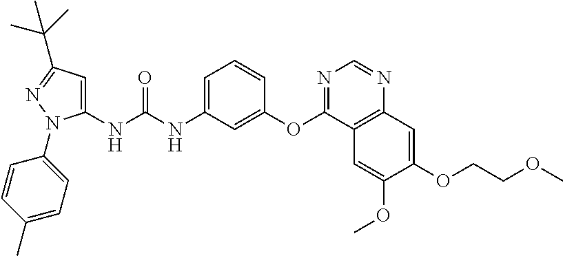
C1(NC(NC2=CC=CC(OC3=NC=NC4=C3C=C(OC)C(OCCOC)=C4)=C2)=O)=CC(C(C)(C)C)=NN1C1=CC=C(C)C=C1
